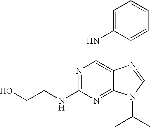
OCCNC1=NC(NC2=CC=CC=C2)=C2C(=N1)N(C(C)C)C=N2
